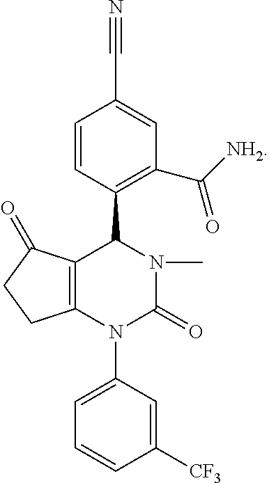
N#CC1=CC(C([NH2])=O)=C(C2C3=C(N(C4=CC=CC([CF3])=C4)C(=O)N2C)CCC3=O)C=C1
